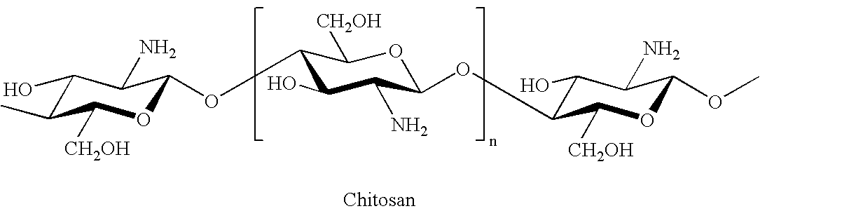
C1(O)C(C)C([CH2OH])OC(OC2C(O)C(N)C(OC3C(O)C(N)C(OC)OC3[CH2OH])OC2[CH2OH])C1N
